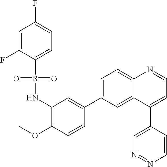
C1=C(F)C(S(NC2=C(OC)C=CC(C3=CC=C4C(=C3)C(C3=CN=NC=C3)=CC=N4)=C2)(=O)=O)=CC=C1F
